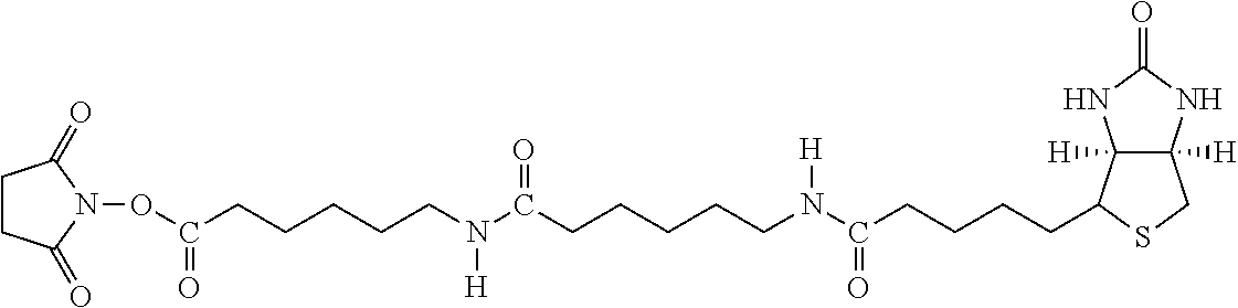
C12([H])C([H])(NC(=O)N1)CSC2CCCCC(N(CCCCCC(N(CCCCCC(ON1C(=O)CCC1=O)=O)[H])=O)[H])=O
